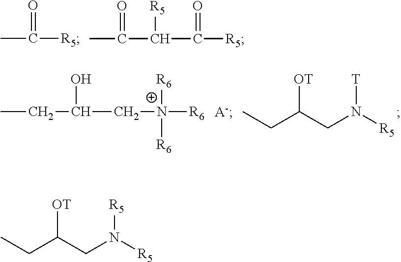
CC(C(C([R5])=O)[R5])=O.CC([R5])=O.CCC(C[N+]([R6])([R6])[R6])O.[A-].CCC(CN([R5])[T])[OT].CCC(CN([R5])[R5])[OT]
